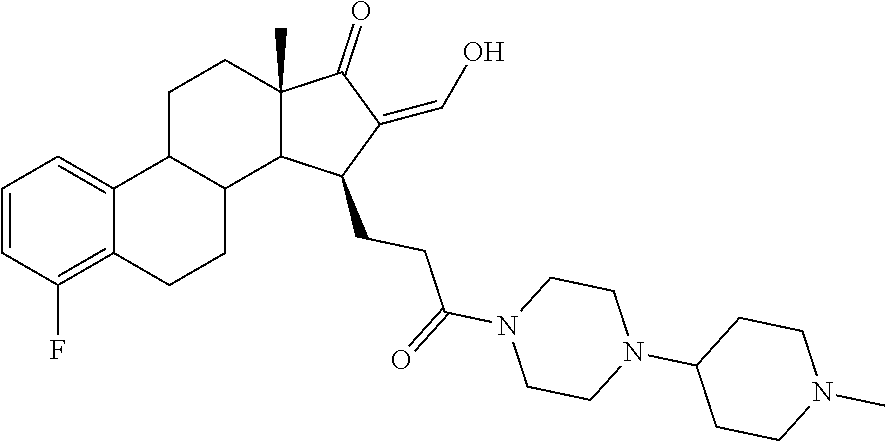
C1CN(C(=O)CCC2C(=CO)C(=O)C3(C)CCC4C5=CC=CC(F)=C5CCC4C32)CCN1C1CCN(C)CC1
